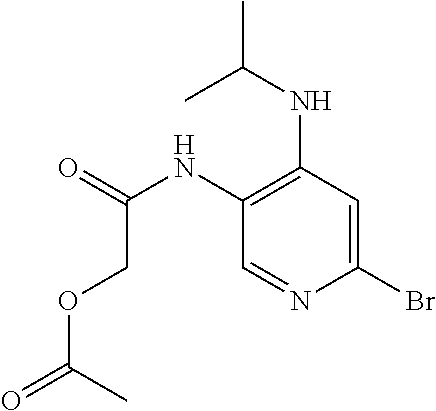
C1(NC(COC(=O)C)=O)=C(NC(C)C)C=C(Br)N=C1
